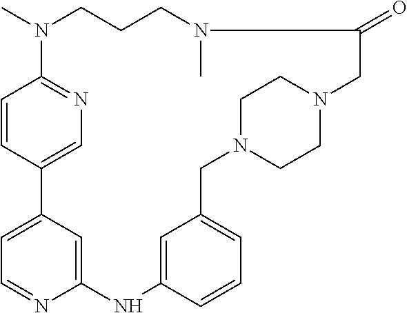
N1(C)C2=NC=C(C=C2)C2=CC=NC(=C2)NC2=CC(=CC=C2)CN2CCN(CC2)CC(=O)N(C)CCC1
